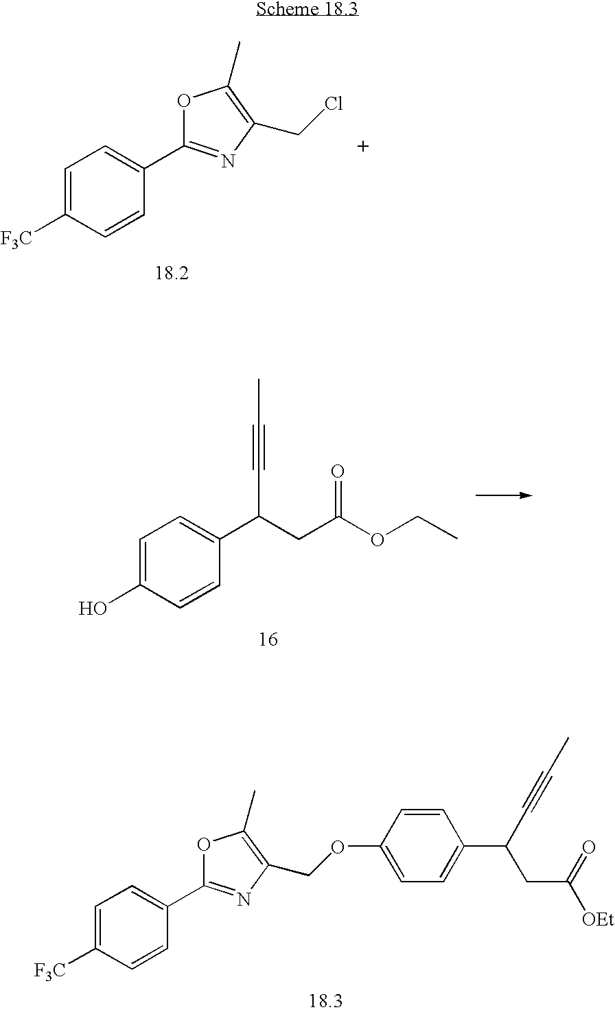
C1=C([F3C])C=CC(C2=NC(CCl)=C(C)O2)=C1.C1=C(O)C=CC(C(CC(OCC)=O)C#CC)=C1.C1=C([F3C])C=CC(C2=NC(COC3=CC=C(C(C#CC)CC([OEt])=O)C=C3)=C(C)O2)=C1
